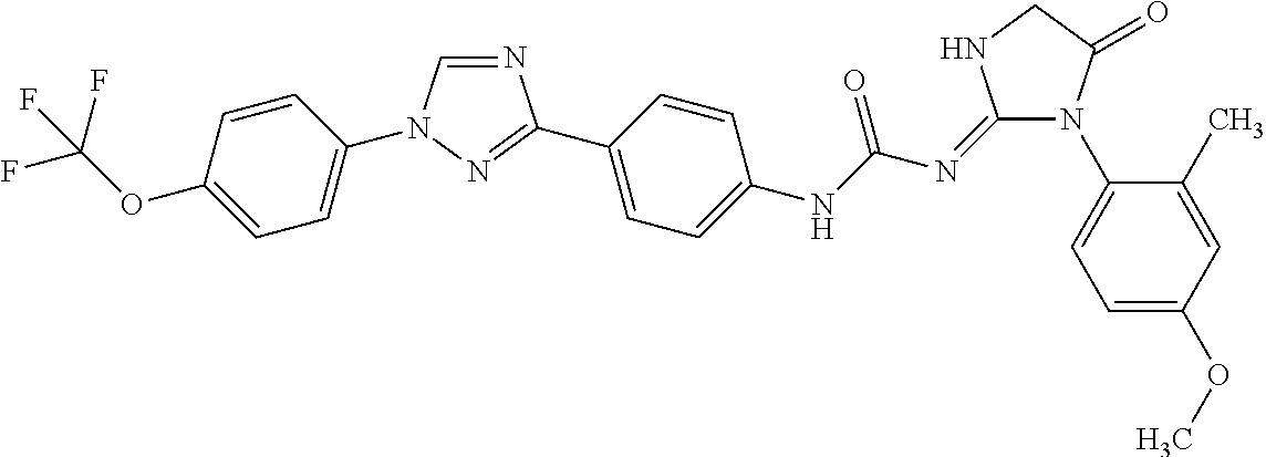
C1=CC(OC(F)(F)F)=CC=C1N1C=NC(C2=CC=C(NC(N=C3N(C4=CC=C(OC)C=C4C)C(=O)CN3)=O)C=C2)=N1
